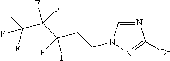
N1=CN(CCC(C(C(F)(F)F)(F)F)(F)F)N=C1Br
